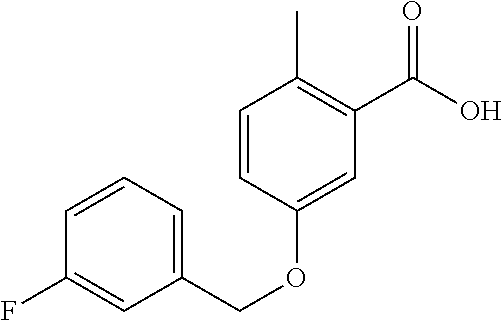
C1=CC=C(COC2=CC(C(O)=O)=C(C)C=C2)C=C1F
